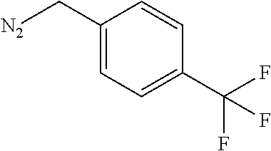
[N2]CC1=CC=C(C(F)(F)F)C=C1
